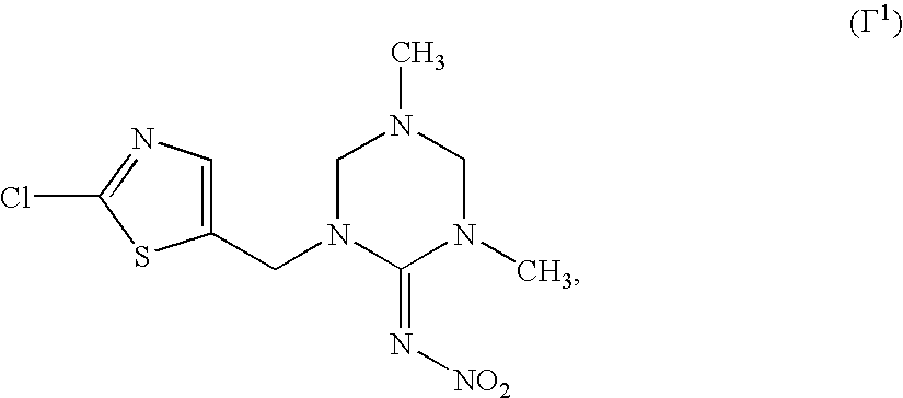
C1(CN2C(=N[NO2])N(C)CN(C)C2)=CN=C(Cl)S1
